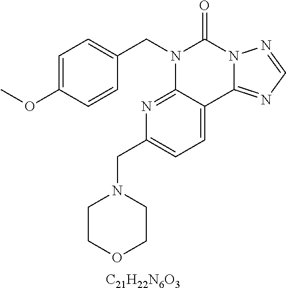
[C21H22N6O3].C1=C(OC)C=CC(CN2C3=NC(CN4CCOCC4)=CC=C3C3=NC=NN3C2=O)=C1
